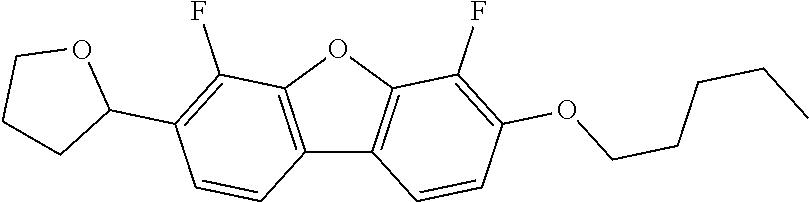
C12=C(OC3=C1C=CC(OCCCCC)=C3F)C(F)=C(C1OCCC1)C=C2
